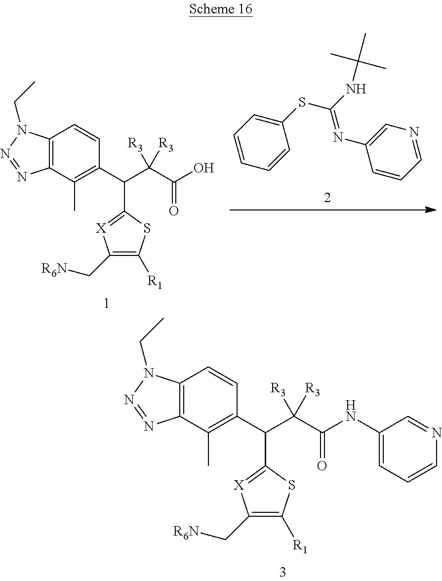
C12=C(C(C)=C(C(C3=[X]C(C[R6N])=C([R1])S3)C(C(=O)NC3=CC=CN=C3)([R3])[R3])C=C1)N=NN2CC.C12=C(C(C)=C(C(C3=[X]C(C[R6N])=C([R1])S3)C(C(=O)O)([R3])[R3])C=C1)N=NN2CC.C1=CC=CC(SC(=NC2=CN=CC=C2)NC(C)(C)C)=C1
